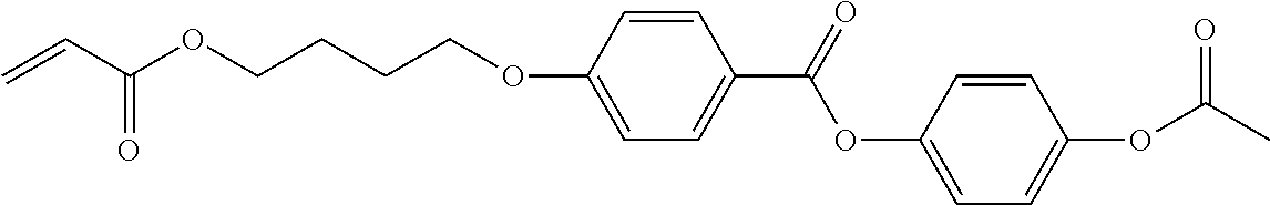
C=CC(OCCCCOC1=CC=C(C(=O)OC2=CC=C(OC(C)=O)C=C2)C=C1)=O
